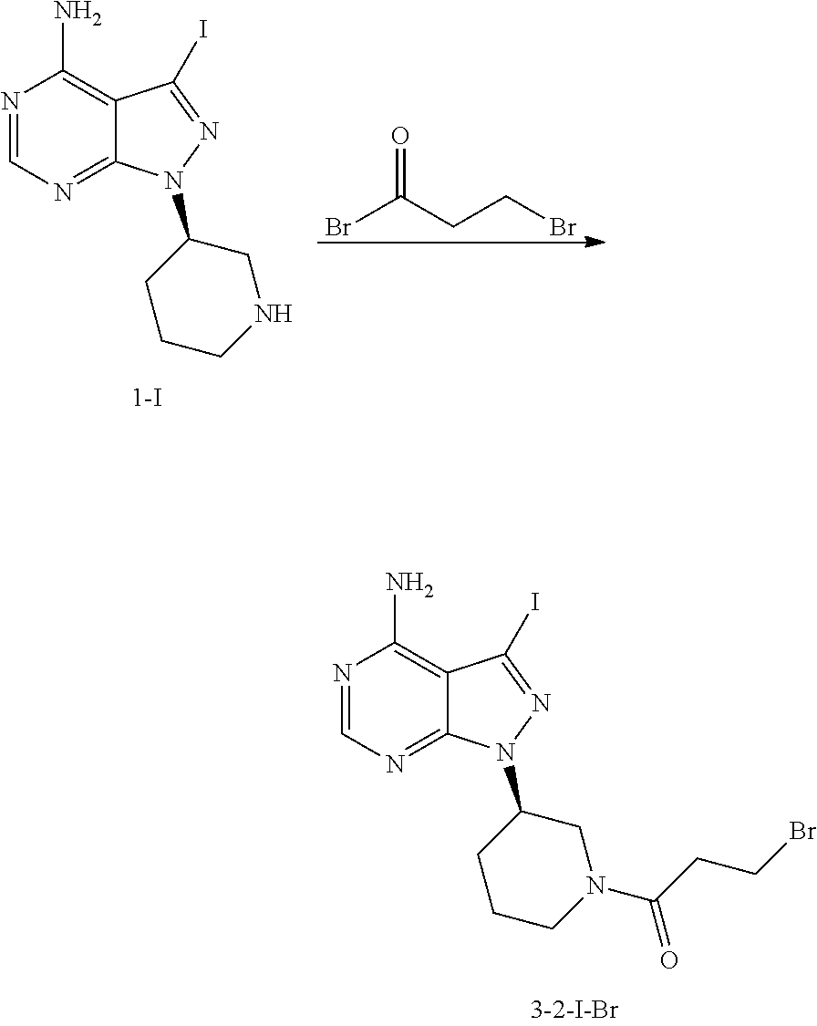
N1=CN=C2C(=C1N)C(I)=NN2C1CCCNC1.O=C(CCBr)Br.N1=CN=C2C(=C1N)C(I)=NN2C1CCCN(C(CCBr)=O)C1
